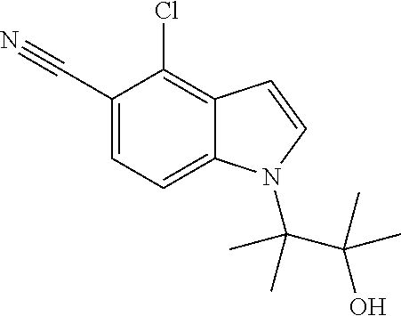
C1(C#N)=CC=C2C(=C1Cl)C=CN2C(C(O)(C)C)(C)C
